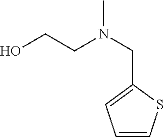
OCCN(CC1=CC=CS1)C
